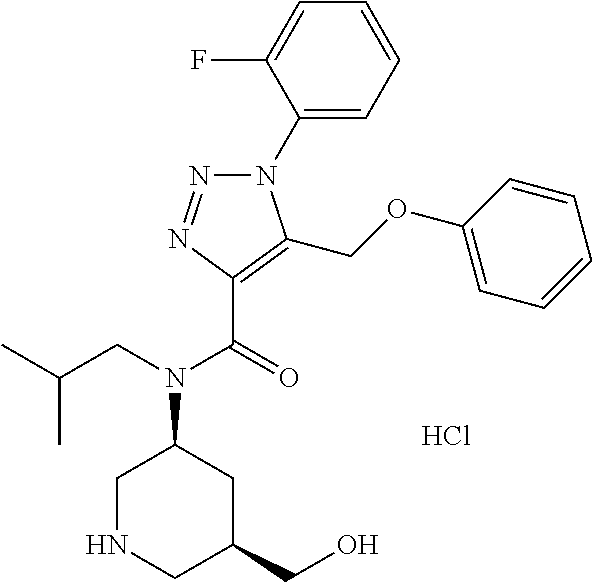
N1(C2=CC=CC=C2F)N=NC(C(=O)N(CC(C)C)C2CNCC(CO)C2)=C1COC1=CC=CC=C1.Cl
